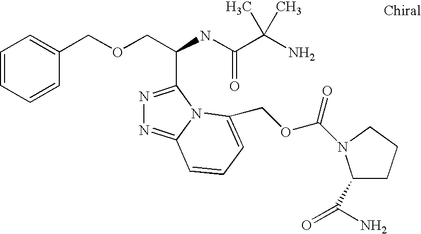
C(OCC(C1=NN=C2N1C(COC(=O)N1C(C(N)=O)CCC1)=CC=C2)NC(=O)C(C)(N)C)C1=CC=CC=C1
